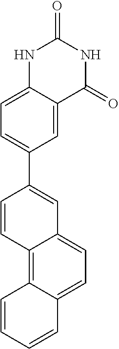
N1C2=CC=C(C3=CC4=CC=C5C(=C4C=C3)C=CC=C5)C=C2C(=O)NC1=O
